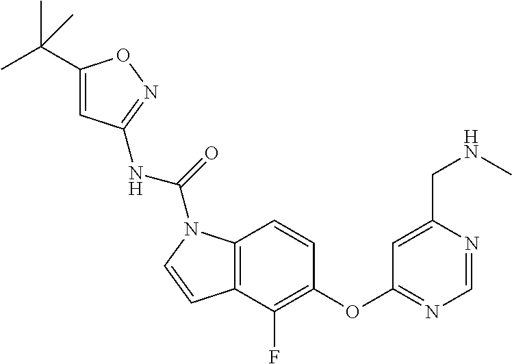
C1(OC2=NC=NC(CNC)=C2)=C(F)C2=C(C=C1)N(C(=O)NC1=NOC(C(C)(C)C)=C1)C=C2
